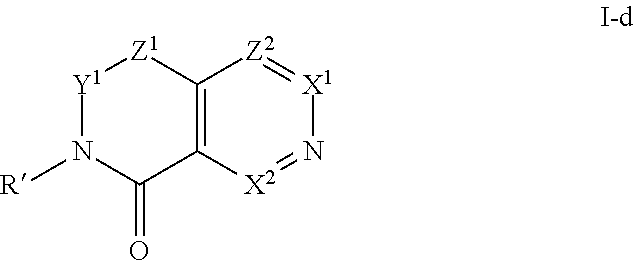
C12=C([X2]=N[X1]=[Z2]1)C(=O)N([R])[Y1][Z1]2
